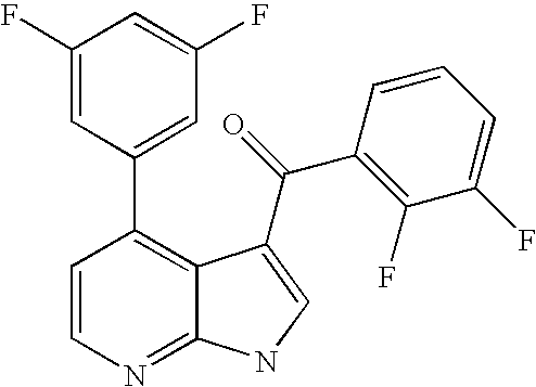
C1=CC(C2=CC(F)=CC(F)=C2)=C2C(=N1)NC=C2C(C1=C(F)C(F)=CC=C1)=O
